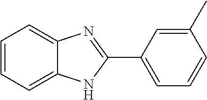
C1=CC=C2C(=C1)N=C(C1=CC=CC(C)=C1)N2
